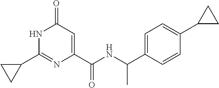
C1(=O)C=C(C(NC(C2=CC=C(C3CC3)C=C2)C)=O)N=C(C2CC2)N1
